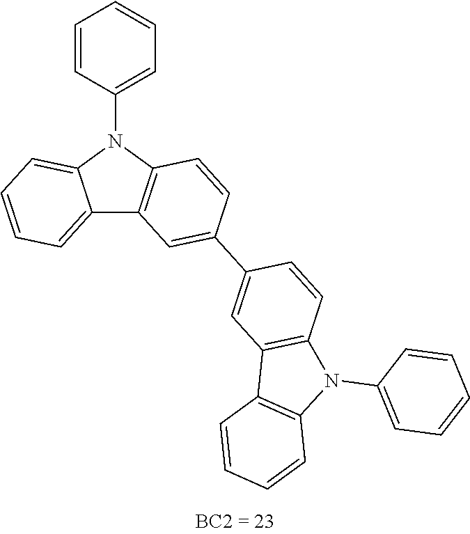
C12=CC=CC=C1N(C1=CC=CC=C1)C1=C2C=C(C2=CC3=C(C=C2)N(C2=CC=CC=C2)C2=C3C=CC=C2)C=C1
